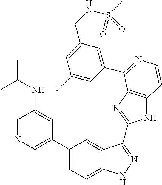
C1(C2=CN=CC(NC(C)C)=C2)=CC=C2C(=C1)C(C1=NC3=C(N1)C=CN=C3C1=CC(CNS(C)(=O)=O)=CC(F)=C1)=NN2
